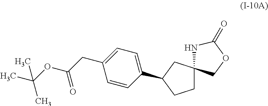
C1(CC(=O)OC(C)(C)C)=CC=C(C2CC3(CC2)NC(=O)OC3)C=C1
